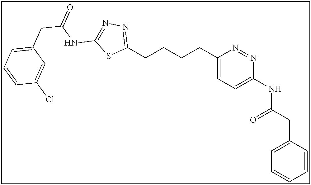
C1(CCCCC2=NN=C(NC(CC3=CC=CC(Cl)=C3)=O)S2)=CC=C(NC(CC2=CC=CC=C2)=O)N=N1
